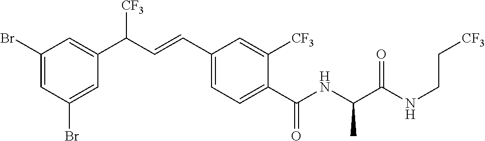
C1(Br)=CC(Br)=CC(C(C=CC2=CC=C(C(NC(C(NCC[CF3])=O)C)=O)C([CF3])=C2)[CF3])=C1
